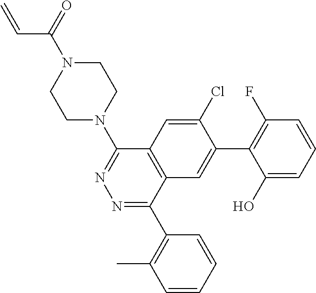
N1(C(C=C)=O)CCN(C2=NN=C(C3=C(C)C=CC=C3)C3=C2C=C(Cl)C(C2=C(F)C=CC=C2O)=C3)CC1
